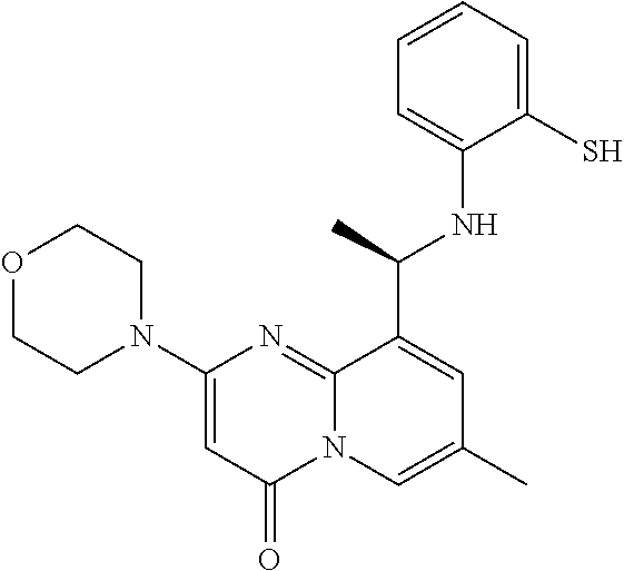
C1(N2CCOCC2)=CC(=O)N2C(=N1)C(C(C)NC1=CC=CC=C1S)=CC(C)=C2
